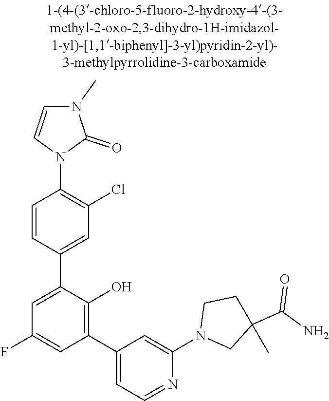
C1C(C(=O)N)(C)CCN1C1=CC(C2=C(O)C(C3=CC(Cl)=C(N4C=CN(C)C4=O)C=C3)=CC(F)=C2)=CC=N1
